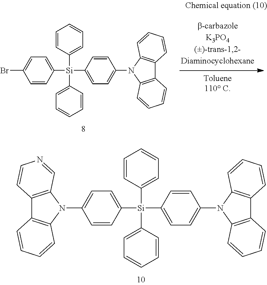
C1=CC([Si](C2=CC=CC=C2)(C2=CC=C(N3C4=C(C5=C3C=CC=C5)C=CC=C4)C=C2)C2=CC=C(Br)C=C2)=CC=C1.C1=CC([Si](C2=CC=CC=C2)(C2=CC=C(N3C4=C(C5=C3C=CC=C5)C=CC=C4)C=C2)C2=CC=C(N3C4=C(C5=C3C=CC=C5)C=CN=C4)C=C2)=CC=C1
